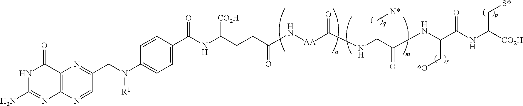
C12=C(N=CC(CN(C3=CC=C(C(NC(CCC(N[AA]C(NC(C[N*])C(=O)NC(C(=O)NC([CO2H])C[S*])C[*O])=O)=O)[CO2H])=O)C=C3)[R1])=N1)N=C(N)NC2=O
